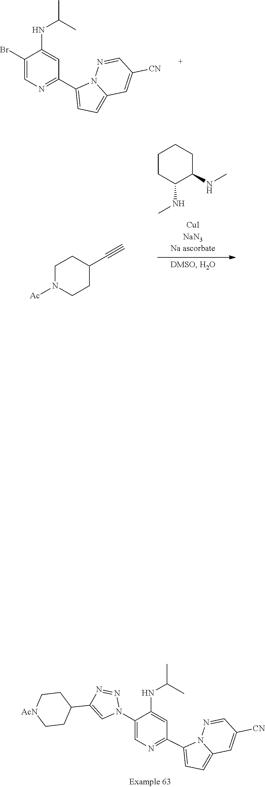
C1(C2=CC=C3N2N=CC([CN])=C3)=NC=C(N2N=NC(C3CC[AcN]CC3)=C2)C(NC(C)C)=C1.C1CC(NC)C(NC)CC1.C1N([Ac])CCC(C#C)C1.C1(Br)=CN=C(C2=CC=C3N2N=CC([CN])=C3)C=C1NC(C)C
